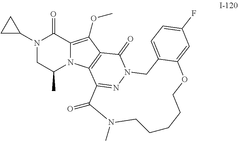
N1(C2CC2)CC(C)N2C(=C(OC)C3=C2C2=NN(C3=O)CC3=CC=C(F)C=C3OCCCCCN(C)C2=O)C1=O
